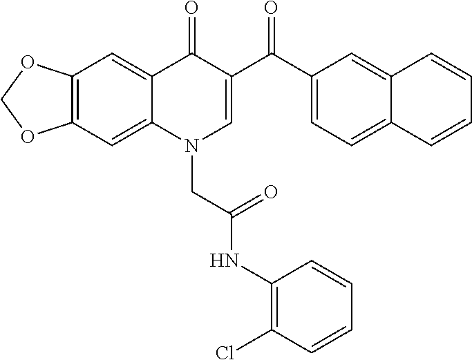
C12=C(C=C3C(=C1)C(=O)C(C(C1=CC=C4C(=C1)C=CC=C4)=O)=CN3CC(NC1=C(Cl)C=CC=C1)=O)OCO2
